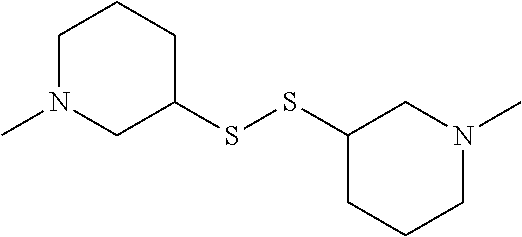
C1N(C)CC(SSC2CCCN(C)C2)CC1
